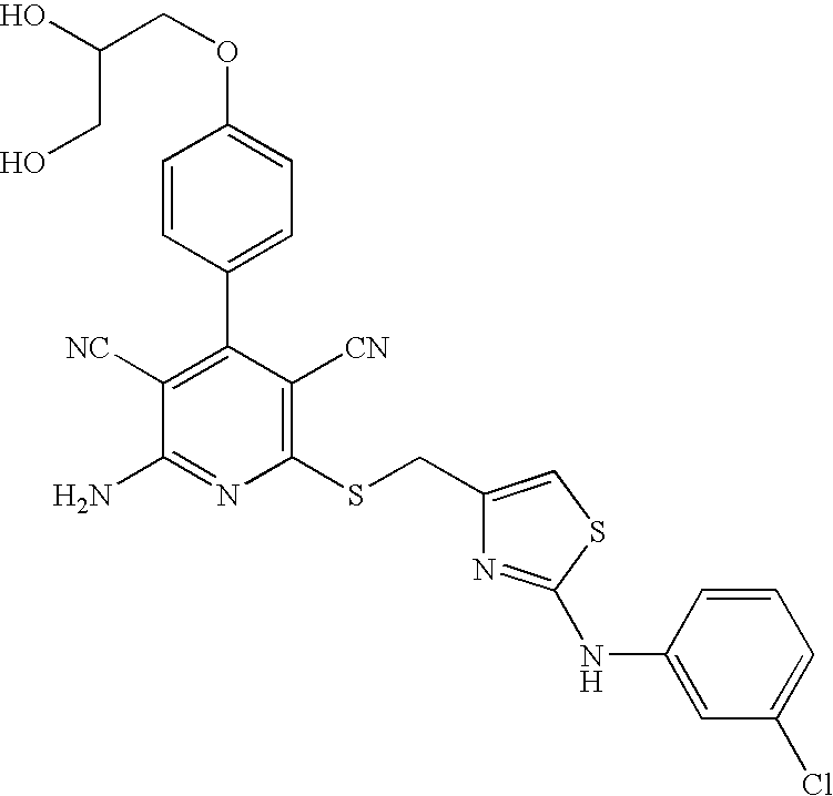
C1=CC(C2=C([NC])C(N)=NC(SCC3=CSC(NC4=CC(Cl)=CC=C4)=N3)=C2[CN])=CC=C1OCC(CO)O
